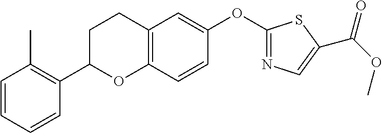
C1=CC=CC(C2OC3=C(CC2)C=C(OC2=NC=C(C(OC)=O)S2)C=C3)=C1C
